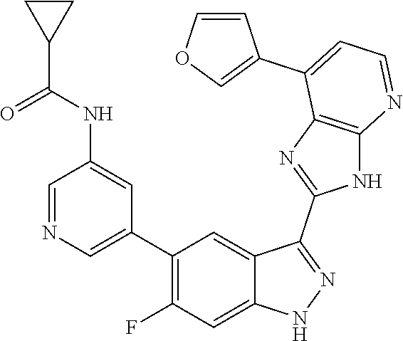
C1=NC=C(C2=C(F)C=C3C(=C2)C(C2=NC4=C(N2)N=CC=C4C2=COC=C2)=NN3)C=C1NC(C1CC1)=O
